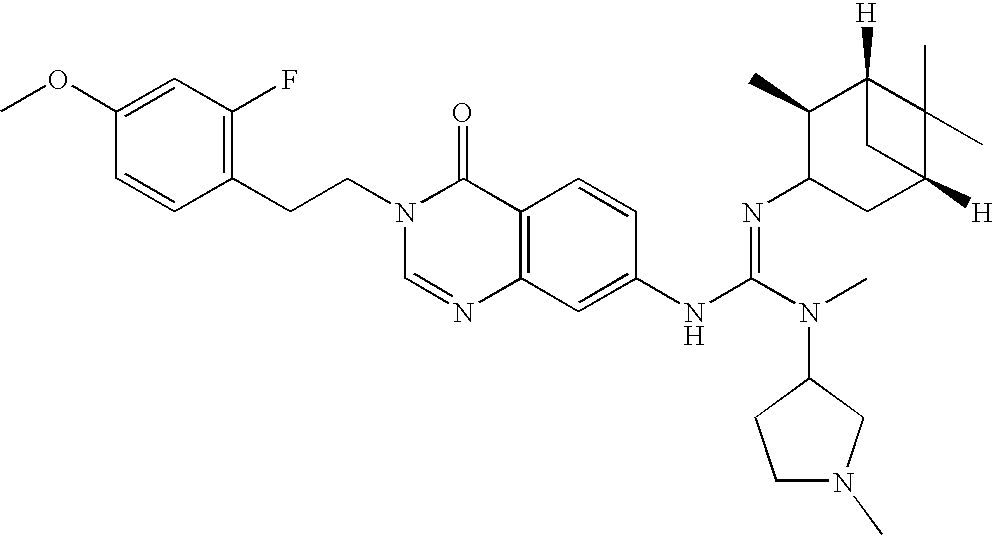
C1(CCN2C=NC3=C(C2=O)C=CC(NC(N(C)C2CCN(C)C2)=NC2CC4([H])C(C)(C)C([H])(C2C)C4)=C3)=C(F)C=C(OC)C=C1
